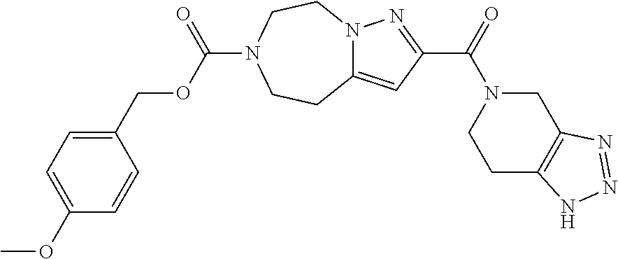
N12C(=CC(C(=O)N3CCC4=C(C3)N=NN4)=N1)CCN(C(OCC1=CC=C(OC)C=C1)=O)CC2
